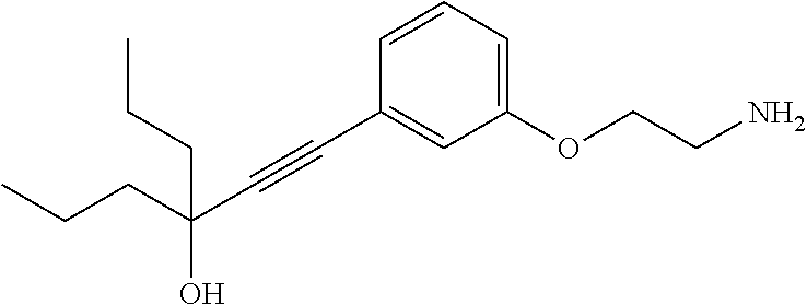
C(#CC1=CC(OCCN)=CC=C1)C(O)(CCC)CCC
